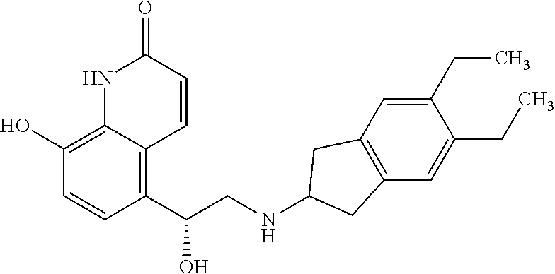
C1(O)=C2C(=C(C(CNC3CC4=C(C=C(CC)C(CC)=C4)C3)O)C=C1)C=CC(=O)N2
